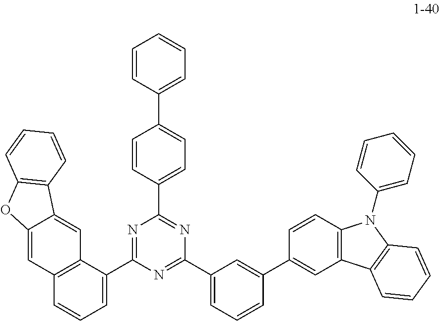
C1=CC(C2=CC=C(C3=NC(C4=CC=CC(C5=CC6=C(C=C5)N(C5=CC=CC=C5)C5=C6C=CC=C5)=C4)=NC(C4=CC=CC5=C4C=C4C(=C5)OC5=C4C=CC=C5)=N3)C=C2)=CC=C1
